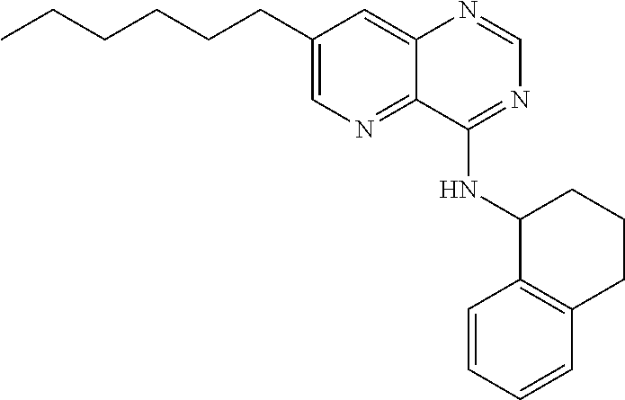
C1(CCCCCC)=CN=C2C(=C1)N=CN=C2NC1C2=C(CCC1)C=CC=C2
